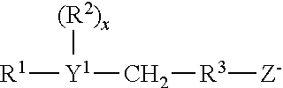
[R1][Y1]([(R2)x])C[R3][Z-]
